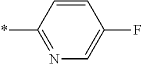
C1=CC(*)=NC=C1F
